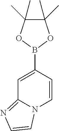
C1(B2OC(C)(C)C(C)(C)O2)=CC2=NC=CN2C=C1
